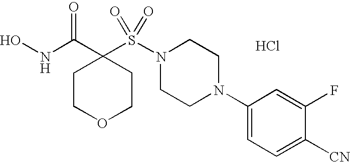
Cl.ONC(C1(S(N2CCN(C3=CC=C([CN])C(F)=C3)CC2)(=O)=O)CCOCC1)=O
